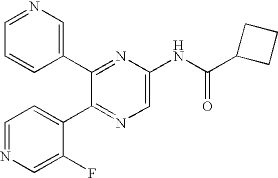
C1(C2=NC(NC(C3CCC3)=O)=CN=C2C2=CC=NC=C2F)=CN=CC=C1
